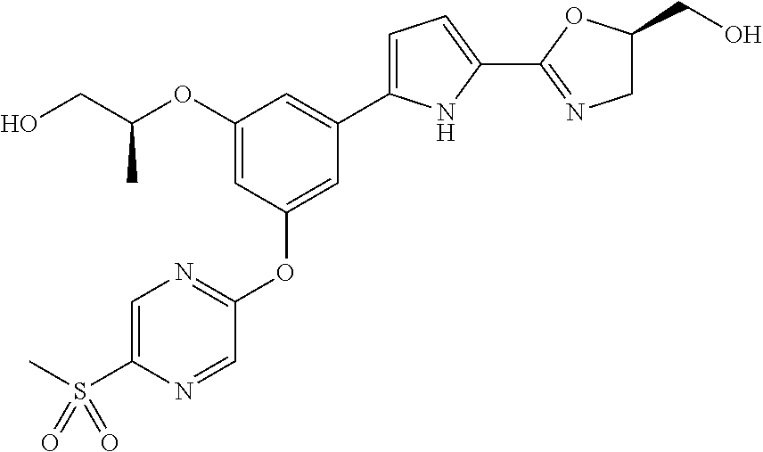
C1=C(S(C)(=O)=O)N=CC(OC2=CC(C3=CC=C(C4=NCC(CO)O4)N3)=CC(OC(CO)C)=C2)=N1
